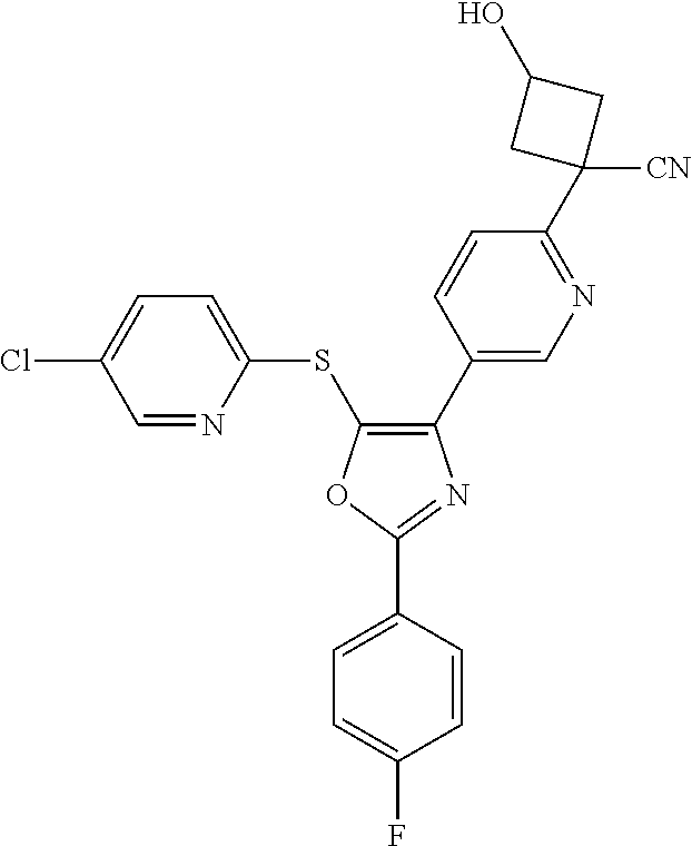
C1(C2=CN=C(C3([CN])CC(O)C3)C=C2)=C(SC2=CC=C(Cl)C=N2)OC(C2=CC=C(F)C=C2)=N1
